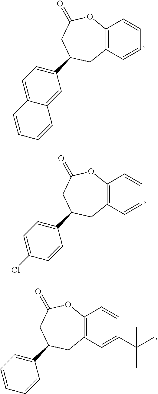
C12=C(C=CC=C1)CC(C1=CC=C3C(=C1)C=CC=C3)CC(=O)O2.C12=C(C=CC=C1)CC(C1=CC=C(Cl)C=C1)CC(=O)O2.C12=C(C=C(C(C)(C)C)C=C1)CC(C1=CC=CC=C1)CC(=O)O2
